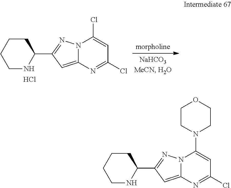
C1CCCNC1C1=NN2C(=C1)N=C(Cl)C=C2Cl.Cl.C1CCCNC1C1=NN2C(=C1)N=C(Cl)C=C2N1CCOCC1
